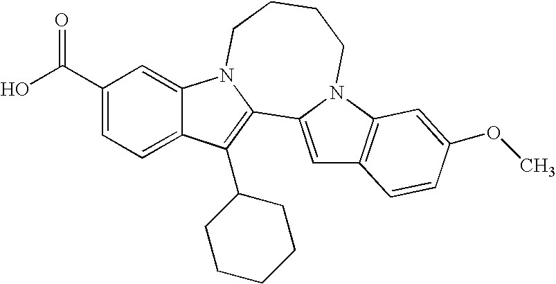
C1(C(=O)O)=CC=C2C(=C1)N1C(=C2C2CCCCC2)C2=CC3=C(N2CCCC1)C=C(OC)C=C3
